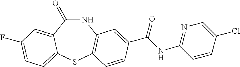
N1C(=O)C2=CC(F)=CC=C2SC2=C1C=C(C(NC1=NC=C(Cl)C=C1)=O)C=C2
